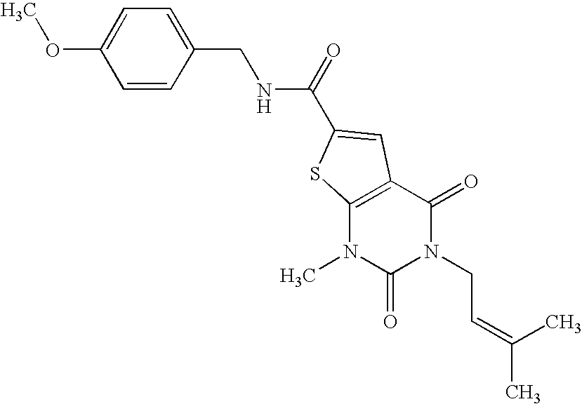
COC1=CC=C(CNC(=O)C2=CC3=C(N(C)C(=O)N(CC=C(C)C)C3=O)S2)C=C1
